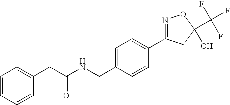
C1=CC=CC(CC(NCC2=CC=C(C3=NOC(C(F)(F)F)(O)C3)C=C2)=O)=C1
